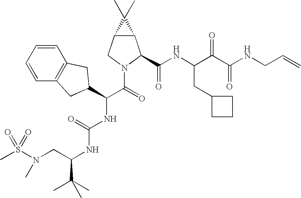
S(N(CC(NC(NC(C(=O)N1C(C(NC(C(C(NCC=C)=O)=O)CC2CCC2)=O)C2C(C1)C2(C)C)C1CC2=C(C=CC=C2)C1)=O)C(C)(C)C)C)(=O)(=O)C
